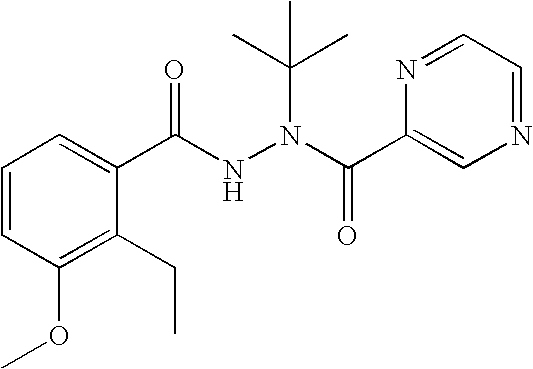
C1=CC(OC)=C(CC)C(C(=O)NN(C(C)(C)C)C(=O)C2=CN=CC=N2)=C1
